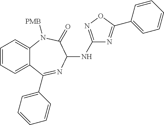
C1=CC=C2C(=C1)N([PMB])C(=O)C(NC1=NOC(C3=CC=CC=C3)=N1)N=C2C1=CC=CC=C1
